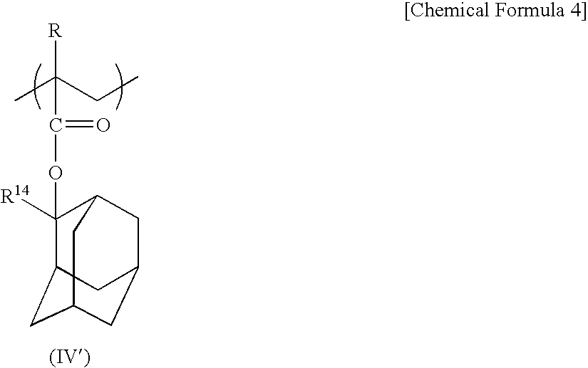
C1(OC(=O)C(C)(CC)[R])([R14])C2CC3CC(CC1C3)C2
